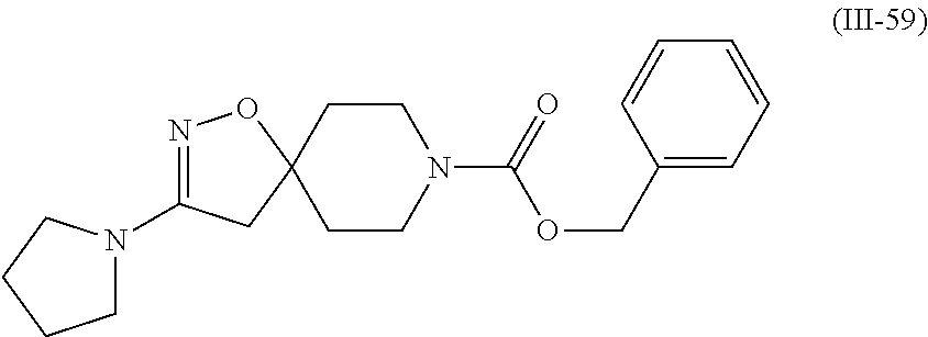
C1CC2(CCN1C(OCC1=CC=CC=C1)=O)ON=C(N1CCCC1)C2
